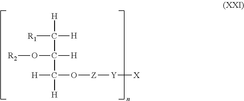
[R1]C([H])([H])C([H])(O[R2])C([H])([H])O[Z][Y][X]
